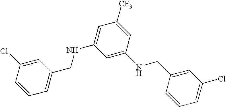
C1=C(Cl)C=C(CNC2=CC(NCC3=CC=CC(Cl)=C3)=CC([CF3])=C2)C=C1
